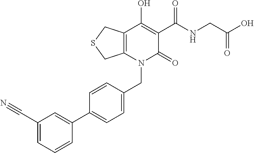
C(N1C(=O)C(C(NCC(O)=O)=O)=C(O)C2=C1CSC2)C1=CC=C(C2=CC(C#N)=CC=C2)C=C1
